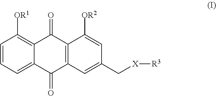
C12=C([OR1])C=CC=C1C(=O)C1=C(C2=O)C([OR2])=CC(C[X][R3])=C1
